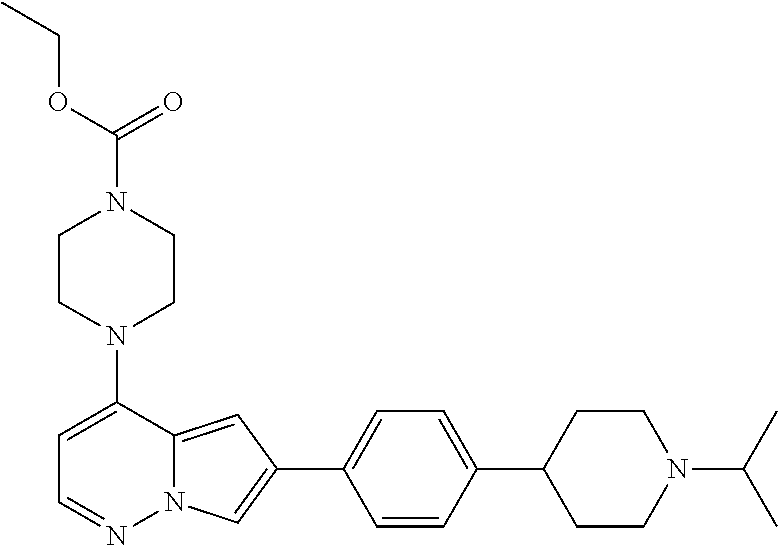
N1(C2=CC=NN3C2=CC(C2=CC=C(C4CCN(C(C)C)CC4)C=C2)=C3)CCN(C(=O)OCC)CC1
